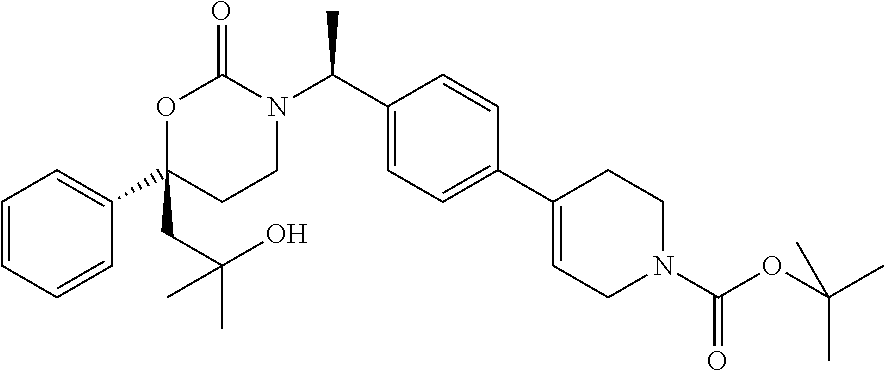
C1=CC=CC(C2(CC(C)(C)O)CCN(C(C3=CC=C(C4=CCN(C(OC(C)(C)C)=O)CC4)C=C3)C)C(=O)O2)=C1
